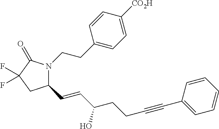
C(CC#CC1=CC=CC=C1)C(O)C=CC1N(CCC2=CC=C([CO2H])C=C2)C(=O)C(F)(F)C1
